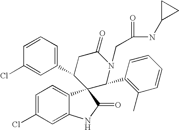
C1=C(Cl)C=C2C(=C1)C1(C(=O)N2)C(C2=CC=CC(Cl)=C2)CC(=O)N(CC(=O)NC2CC2)C1C1=C(C)C=CC=C1
